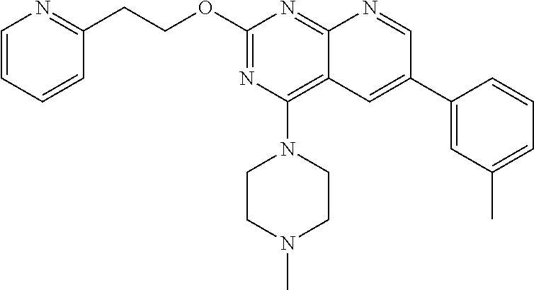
O(C1=NC(N2CCN(C)CC2)=C2C(=N1)N=CC(C1=CC(C)=CC=C1)=C2)CCC1=NC=CC=C1
